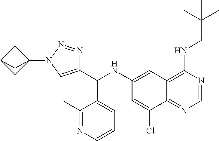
C1(NC(C2=CN(C34CC(C3)C4)N=N2)C2=CC=CN=C2C)=CC2=C(NCC(C)(C)C)N=CN=C2C(Cl)=C1
